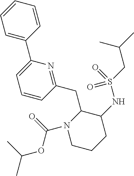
C1CCC(NS(CC(C)C)(=O)=O)C(CC2=NC(C3=CC=CC=C3)=CC=C2)N1C(=O)OC(C)C
